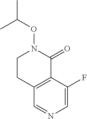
C12=C(C(F)=CN=C1)C(=O)N(OC(C)C)CC2
